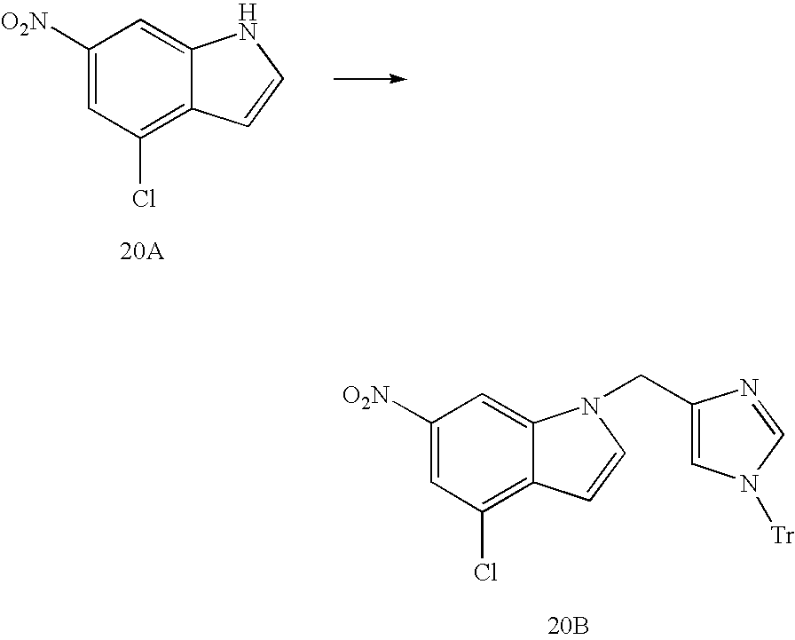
[20B].C1([O2N])=CC(Cl)=C2C(=C1)N(CC1=CN([Tr])C=N1)C=C2.C1([O2N])=CC(Cl)=C2C(=C1)NC=C2.[20A]
